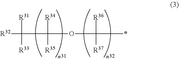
O(C([R36])(*)[R37])C([R34])(C([R31])([R32])[R33])[R35]
